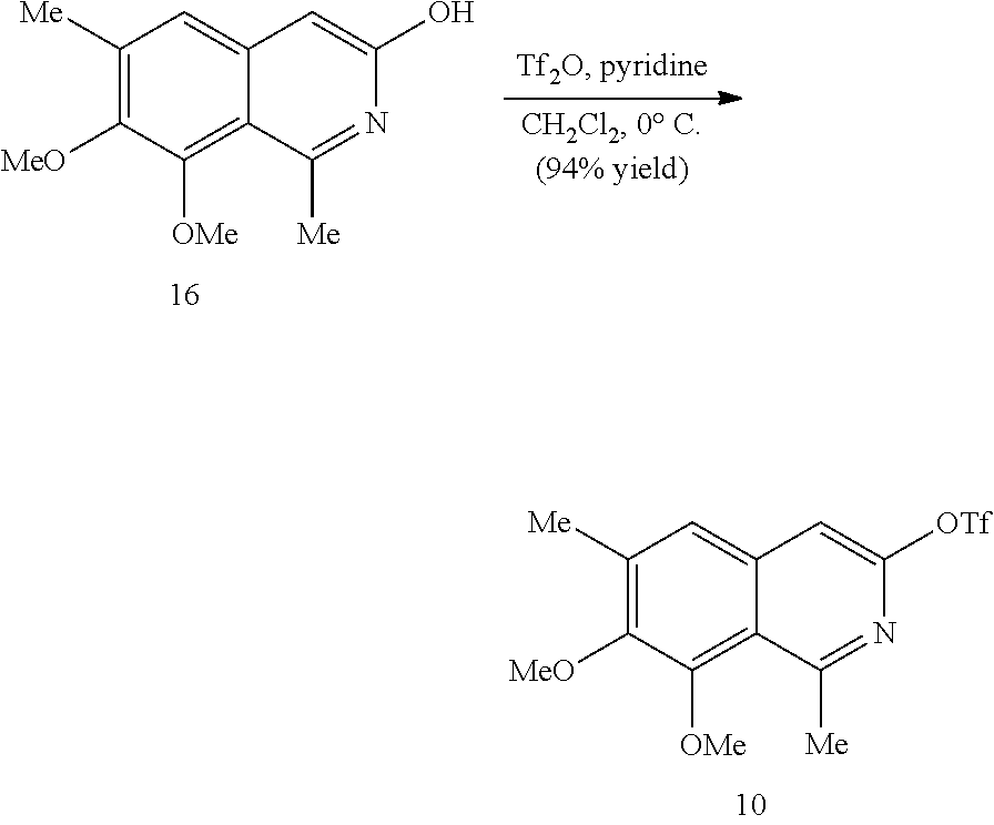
C1([Me])=C([MeO])C([OMe])=C2C(=C1)C=C([OTf])N=C2[Me].C1([Me])=C([MeO])C([OMe])=C2C(=C1)C=C(O)N=C2[Me]
